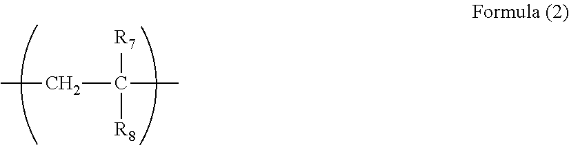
C(C(C)([R7])[R8])C
